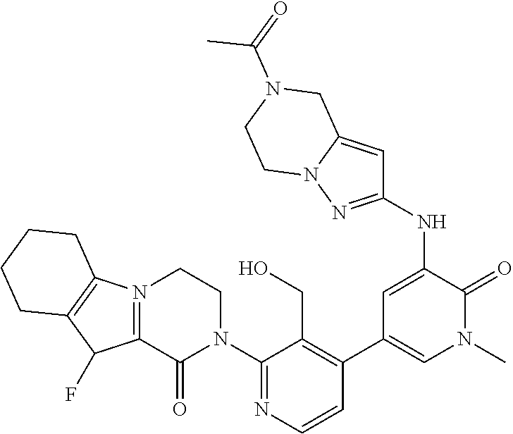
N12=C(C(=O)N(C3=NC=CC(C4=CN(C)C(=O)C(NC5=NN6C(=C5)CN(C(=O)C)CC6)=C4)=C3CO)CC1)C(F)C1=C2CCCC1
